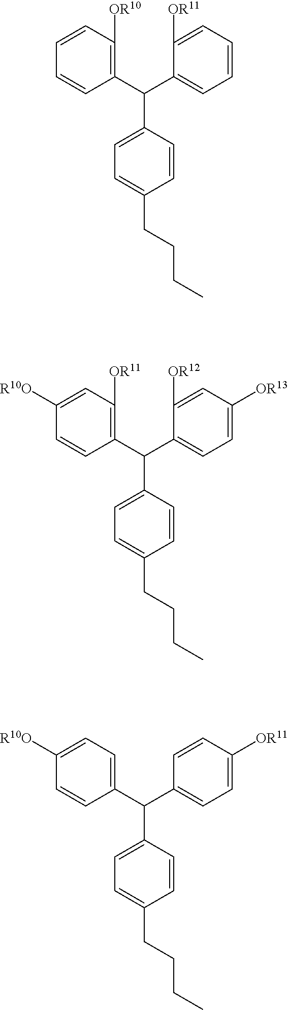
C1(C(C2=C([OR10])C=CC=C2)C2=CC=C(CCCC)C=C2)=CC=CC=C1[OR11].C1(C(C2=C([OR11])C=C([R10O])C=C2)C2=CC=C(CCCC)C=C2)=CC=C([OR13])C=C1[OR12].C1(C(C2=CC=C([R10O])C=C2)C2=CC=C(CCCC)C=C2)=CC=C([OR11])C=C1
